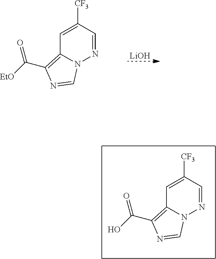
[LiOH].C1=C([CF3])C=NN2C1=C(C([EtO])=O)N=C2.C1=C([CF3])C=NN2C1=C(C(O)=O)N=C2
